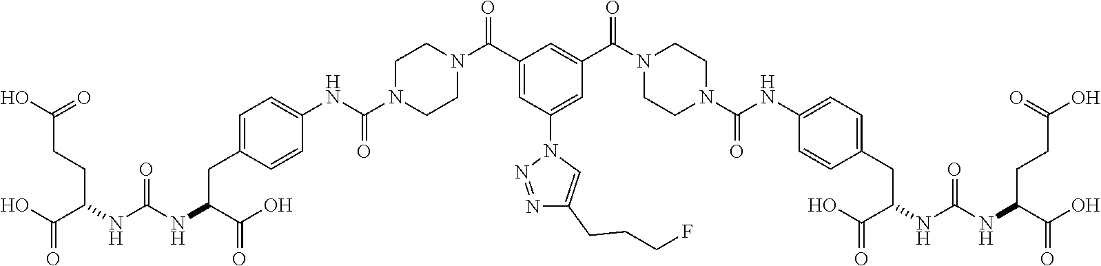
C1=C(CC(NC(NC(C(O)=O)CCC(O)=O)=O)C(O)=O)C=CC(NC(N2CCN(C(C3=CC(N4N=NC(CCCF)=C4)=CC(C(N4CCN(C(NC5=CC=C(CC(C(O)=O)NC(NC(C(O)=O)CCC(O)=O)=O)C=C5)=O)CC4)=O)=C3)=O)CC2)=O)=C1
